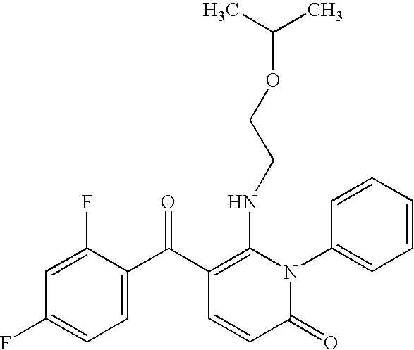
C1(F)=CC(F)=CC=C1C(C1=C(NCCOC(C)C)N(C2=CC=CC=C2)C(=O)C=C1)=O
